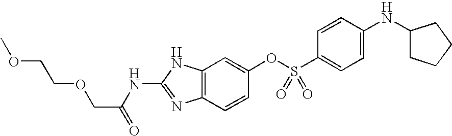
C1(NC(=O)COCCOC)=NC2=C(N1)C=C(OS(C1=CC=C(NC3CCCC3)C=C1)(=O)=O)C=C2
